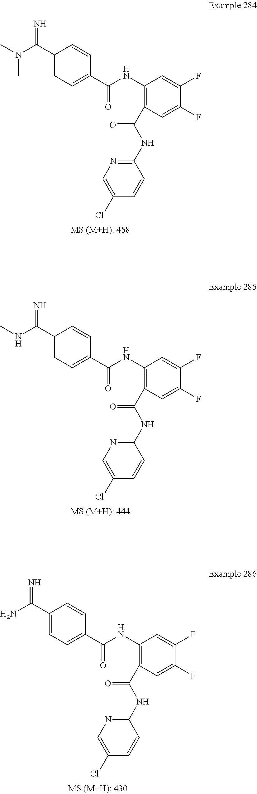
C1(C(N(C)C)=N)=CC=C(C(NC2=C(C(NC3=NC=C(Cl)C=C3)=O)C=C(F)C(F)=C2)=O)C=C1.C1(C(NC)=N)=CC=C(C(NC2=C(C(NC3=NC=C(Cl)C=C3)=O)C=C(F)C(F)=C2)=O)C=C1.C1(C(N)=N)=CC=C(C(NC2=C(C(NC3=NC=C(Cl)C=C3)=O)C=C(F)C(F)=C2)=O)C=C1
